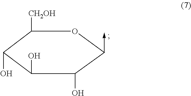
C1([CH2OH])C(O)C(O)C(O)C(->C)O1
